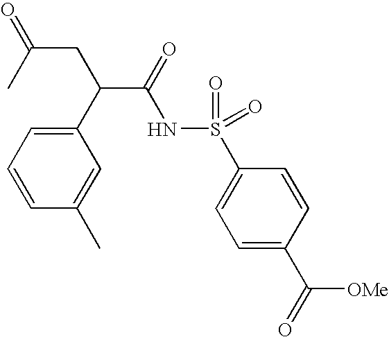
C1(C(CC(=O)C)C(=O)NS(C2=CC=C(C(=O)[OMe])C=C2)(=O)=O)=CC=CC(C)=C1
